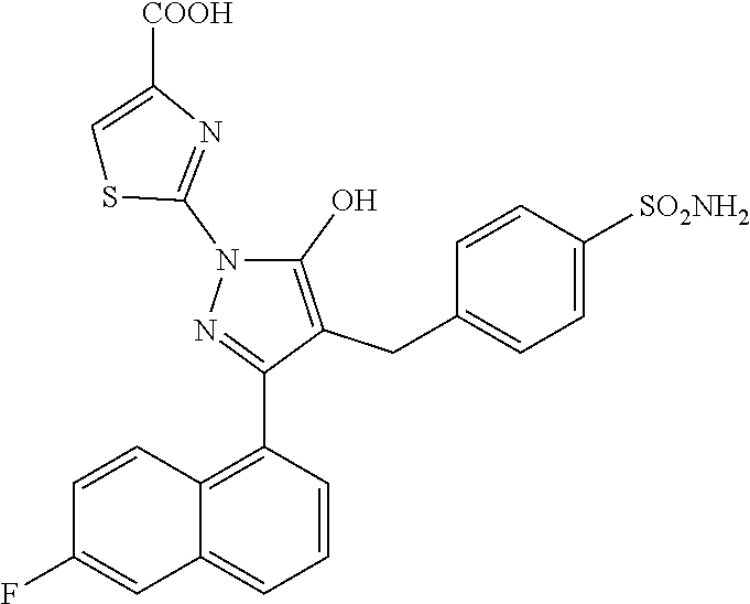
C12=C(C3=NN(C4=NC([COOH])=CS4)C(O)=C3CC3=CC=C([SO2NH2])C=C3)C=CC=C1C=C(F)C=C2
